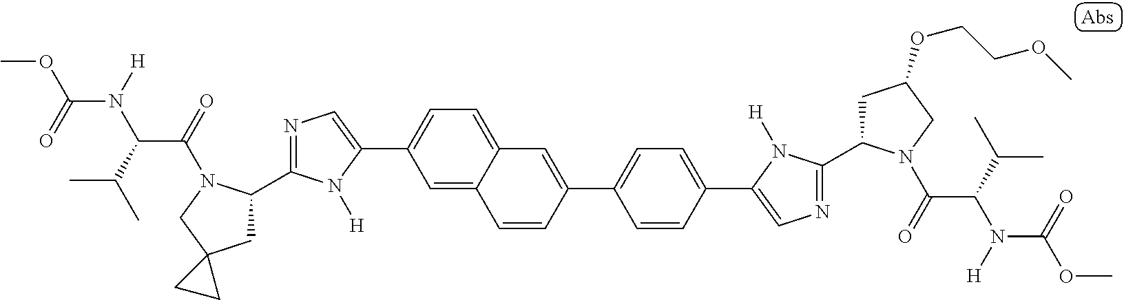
C1(C2CC3(CN2C(=O)C(C(C)C)N([H])C(=O)OC)CC3)=NC=C(C2=CC=C3C(=C2)C=CC(C2=CC=C(C4=CN=C(C5CC(OCCOC)CN5C(=O)C(C(C)C)N([H])C(=O)OC)N4[H])C=C2)=C3)N1[H]
